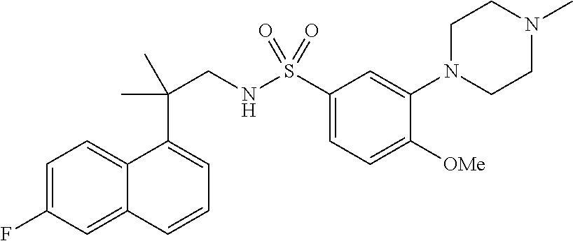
C1=C(F)C=C2C(=C1)C(C(CNS(C1=CC=C([OMe])C(N3CCN(C)CC3)=C1)(=O)=O)(C)C)=CC=C2
